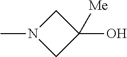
N1(C)CC(O)([Me])C1
